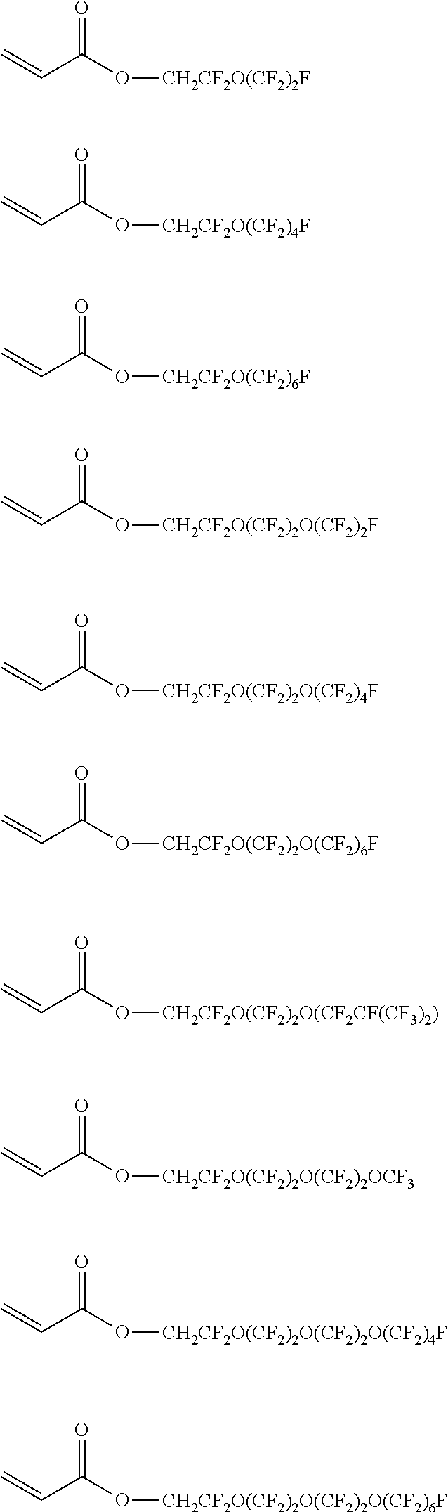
C=CC(O[CH2CF2O(CF2)2F])=O.C=CC(O[CH2CF2O(CF2)4F])=O.C=CC(O[CH2CF2O(CF2)6F])=O.C=CC(O[CH2CF2O(CF2)2O(CF2)2F])=O.C=CC(O[CH2CF2O(CF2)2O(CF2)4F])=O.C=CC(O[CH2CF2O(CF2)2O(CF2)6F])=O.C=CC(O[CH2CF2O(CF2)2O(CF2CF(CF3)2)])=O.C=CC(O[CH2CF2O(CF2)2O(CF2)2OCF3])=O.C=CC(O[CH2CF2O(CF2)2O(CF2)2O(CF2)4F])=O.C=CC(O[CH2CF2O(CF2)2O(CF2)2O(CF2)6F])=O
